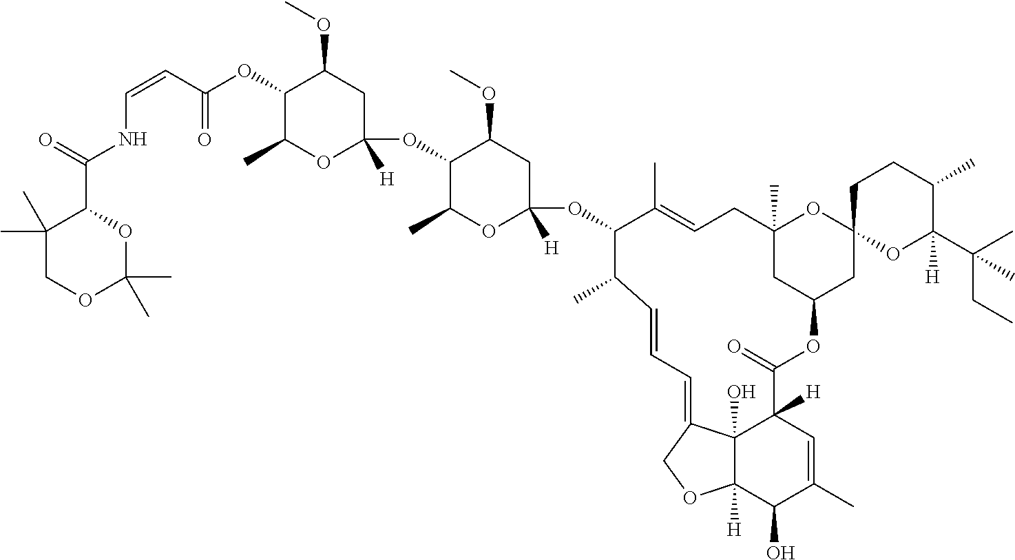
C1(C)(C)COC(C)(C)OC1C(=O)NC=CC(OC1C(C)OC([H])(OC2C(C)OC(OC3C(C)C=CC=C4C5(O)C([H])(C(=O)OC6CC(C)(CC=C3C)OC3(C6)OC(C(CC)(C)C)([H])C(C)CC3)C=C(C)C(O)C5([H])OC4)([H])CC2OC)CC1OC)=O
